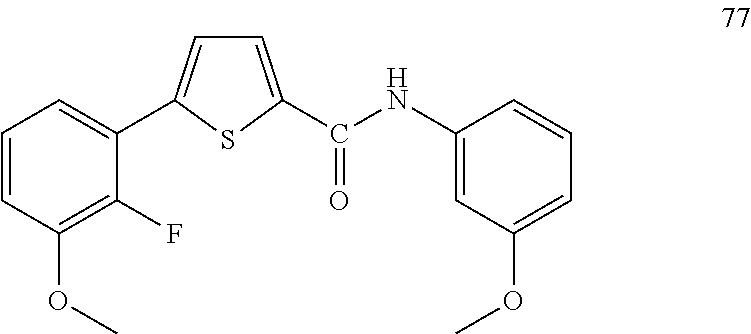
C1=CC(OC)=C(F)C(C2=CC=C(C(NC3=CC(OC)=CC=C3)=O)S2)=C1
